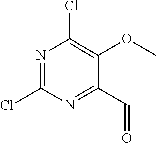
N1=C(Cl)N=C(C=O)C(OC)=C1Cl
